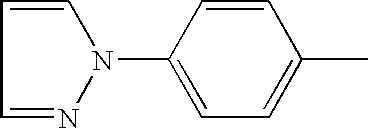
C1=NN(C2=CC=C(C)C=C2)C=C1
